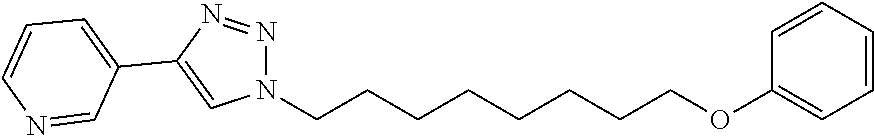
N1(CCCCCCCCOC2=CC=CC=C2)N=NC(C2=CC=CN=C2)=C1
